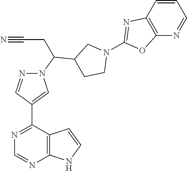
N1=C(C2=CN(C(C3CCN(C4=NC5=C(O4)N=CC=C5)C3)CC#N)N=C2)C2=C(N=C1)NC=C2
